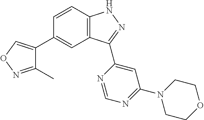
C1=CC2=C(C=C1C1=CON=C1C)C(C1=CC(N3CCOCC3)=NC=N1)=NN2
